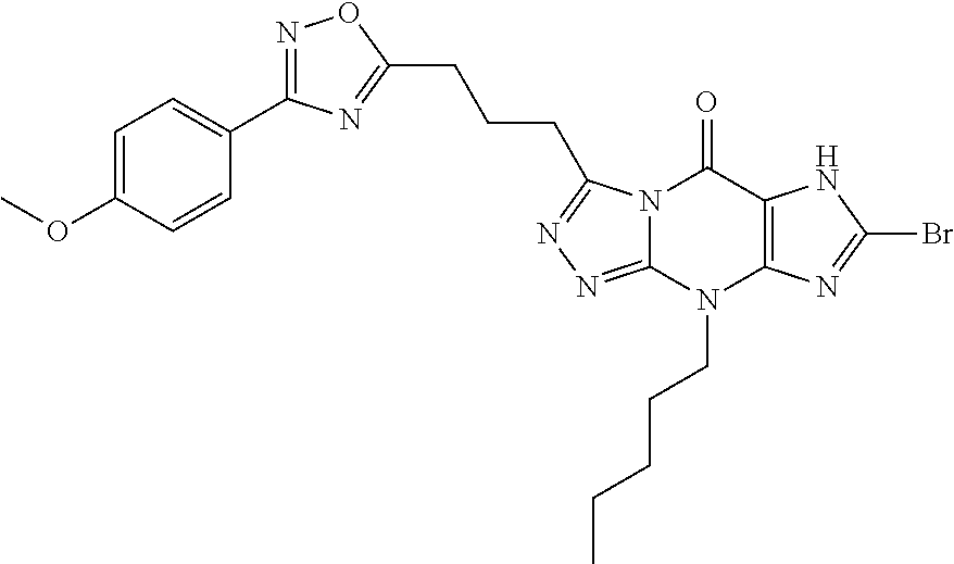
N1=C(C2=CC=C(OC)C=C2)N=C(CCCC2=NN=C3N2C(=O)C2=C(N3CCCCC)N=C(Br)N2)O1
